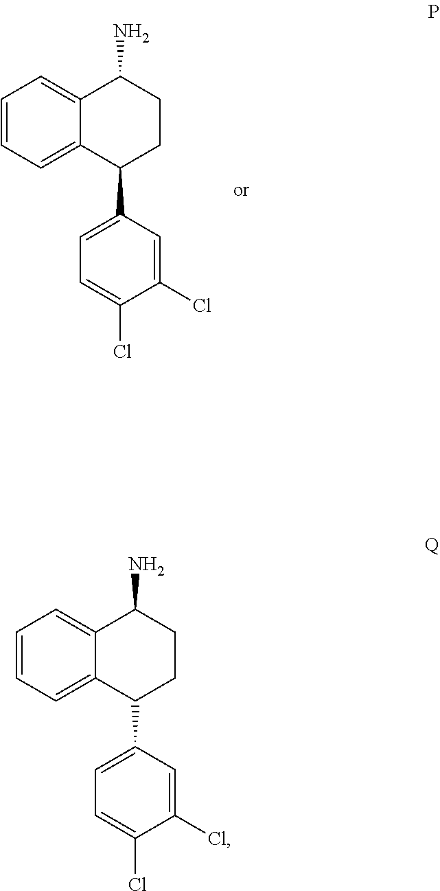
C1=CC=C2C(=C1)C(N)CCC2C1=CC=C(Cl)C(Cl)=C1.C1=CC=C2C(=C1)C(N)CCC2C1=CC=C(Cl)C(Cl)=C1
